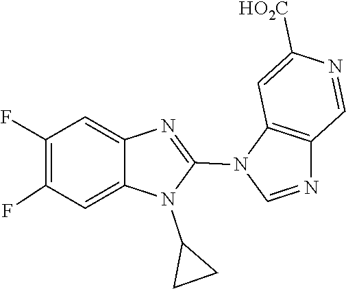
N1(C2=NC3=CC(F)=C(F)C=C3N2C2CC2)C=NC2=C1C=C([HO2C])N=C2
